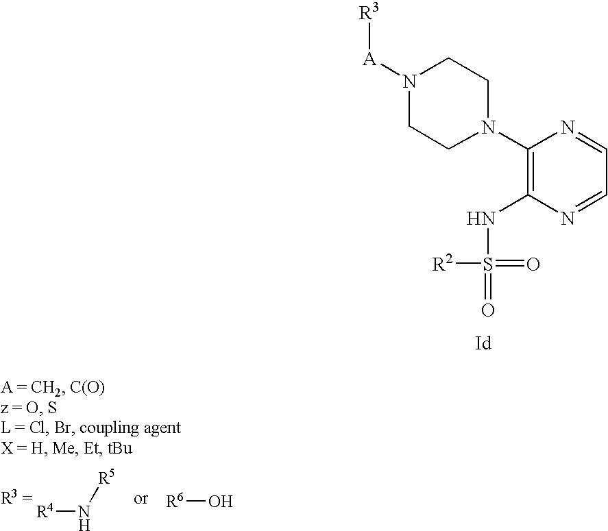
N1([A][R3])CCN(C2=C(NS([R2])(=O)=O)N=CC=N2)CC1.[Id].[R4]N[R5].[R6]O
